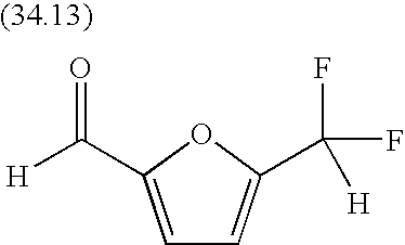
[H]C(=O)C1=CC=C(C(F)(F)[H])O1
